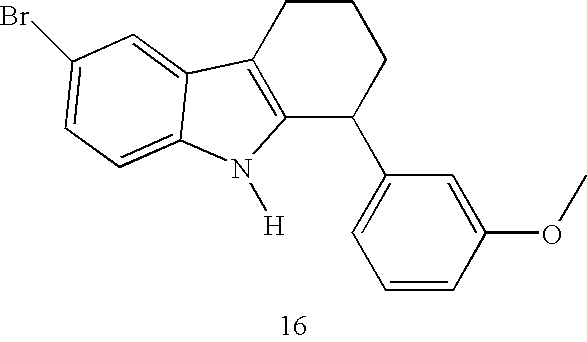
C12=C(CCCC1C1=CC=CC(OC)=C1)C1=CC(Br)=CC=C1N2[H]
